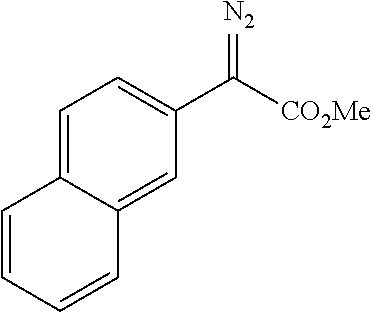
C1=C2C(=CC(C([CO2Me])=[N2])=C1)C=CC=C2
